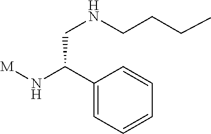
[M]NC(C1=CC=CC=C1)CNCCCC
